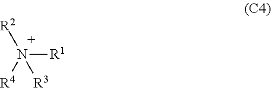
N([R1])([R4])([R2])[R3]
